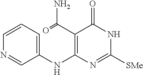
C1=CC=C(NC2=C(C(=O)N)C(=O)NC([SMe])=N2)C=N1
